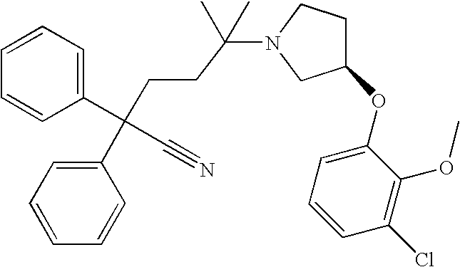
C1=CC=C(C(CCC(N2CC(OC3=CC=CC(Cl)=C3OC)CC2)(C)C)(C2=CC=CC=C2)C#N)C=C1
